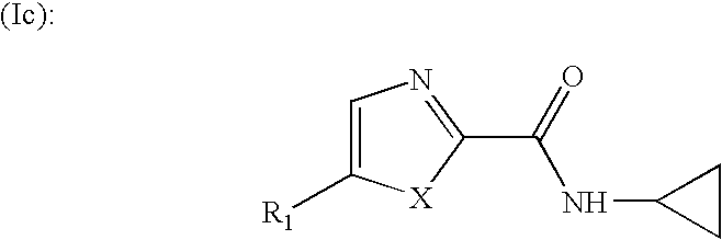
C1=C([R1])[X]C(C(=O)NC2CC2)=N1
